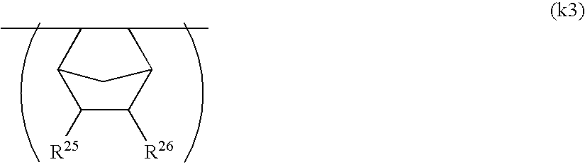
CC1C(C)C2C([R26])C([R25])C1C2
